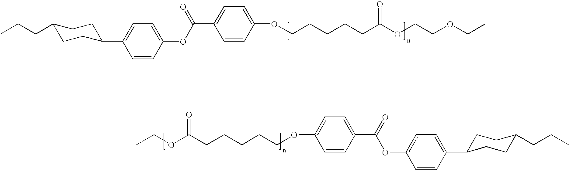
CCOC(CCCCCOC1=CC=C(C(=O)OC2=CC=C(C3CCC(CCC)CC3)C=C2)C=C1)=O.CCCC1CCC(C2=CC=C(OC(C3=CC=C(OCCCCCC(OCCOCC)=O)C=C3)=O)C=C2)CC1
